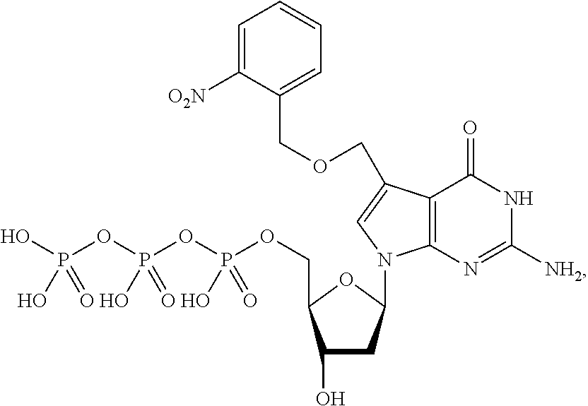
C1=C([O2N])C(COCC2=CN(C3CC(O)C(COP(OP(OP(O)(O)=O)(O)=O)(O)=O)O3)C3=C2C(=O)NC([NH2])=N3)=CC=C1
